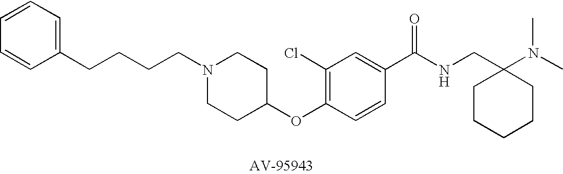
C(CN1CCC(OC2=C(Cl)C=C(C(NCC3(N(C)C)CCCCC3)=O)C=C2)CC1)CCC1=CC=CC=C1
